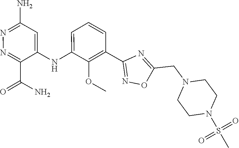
C1=CC=C(NC2=CC(N)=NN=C2C(N)=O)C(OC)=C1C1=NOC(CN2CCN(S(C)(=O)=O)CC2)=N1
